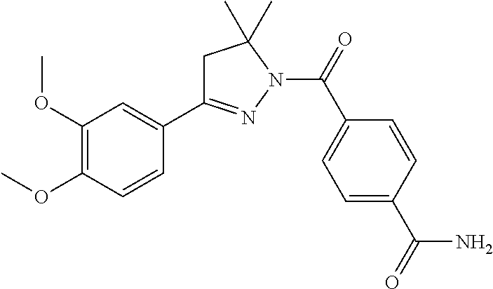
C1C(C2=CC(OC)=C(OC)C=C2)=NN(C(=O)C2=CC=C(C(=O)N)C=C2)C1(C)C
